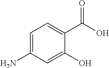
C1=C(N)C=C(O)C(C(O)=O)=C1
